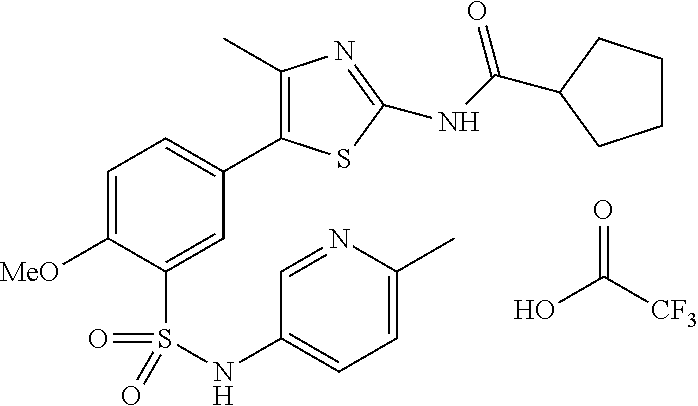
OC([CF3])=O.C1=C([MeO])C(S(=O)(=O)NC2=CC=C(C)N=C2)=CC(C2=C(C)N=C(NC(=O)C3CCCC3)S2)=C1
